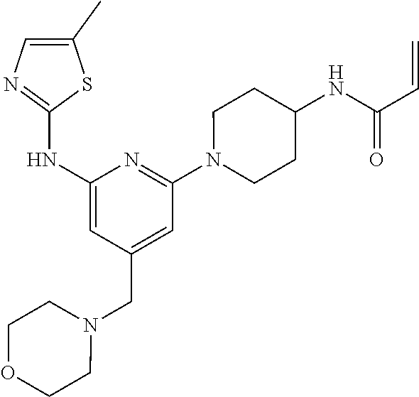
C1(NC2=NC=C(C)S2)=CC(CN2CCOCC2)=CC(N2CCC(NC(C=C)=O)CC2)=N1
